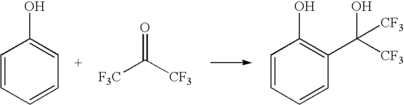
C1=CC=CC=C1O.[F3C]C([CF3])=O.C1=CC=CC(C(O)([CF3])[CF3])=C1O
